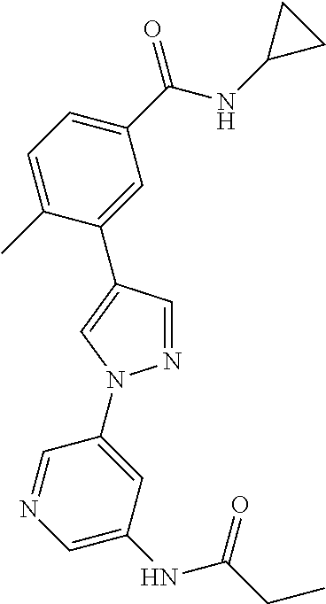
C1=C(C)C(C2=CN(C3=CC(NC(CC)=O)=CN=C3)N=C2)=CC(C(NC2CC2)=O)=C1
